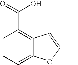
C1=CC=C2C(=C1C(=O)O)C=C(C)O2
